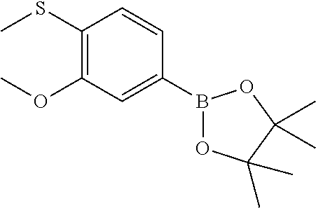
B1(C2=CC(OC)=C(SC)C=C2)OC(C)(C)C(C)(C)O1
